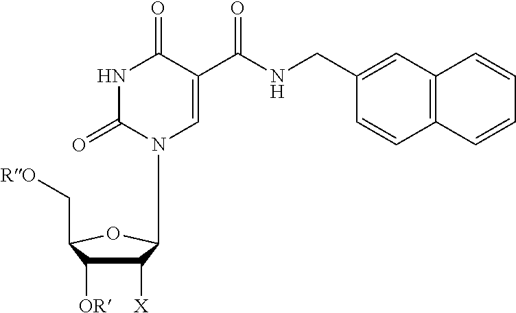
C1([X])C([OR])C(C[RO])OC1N1C=C(C(NCC2=CC3=C(C=C2)C=CC=C3)=O)C(=O)NC1=O
